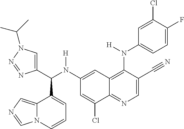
C1(N(C(C2=CN(C(C)C)N=N2)C2=CC=CN3C2=CN=C3)[H])=CC2=C(N(C3=CC=C(F)C(Cl)=C3)[H])C(C#N)=CN=C2C(Cl)=C1
